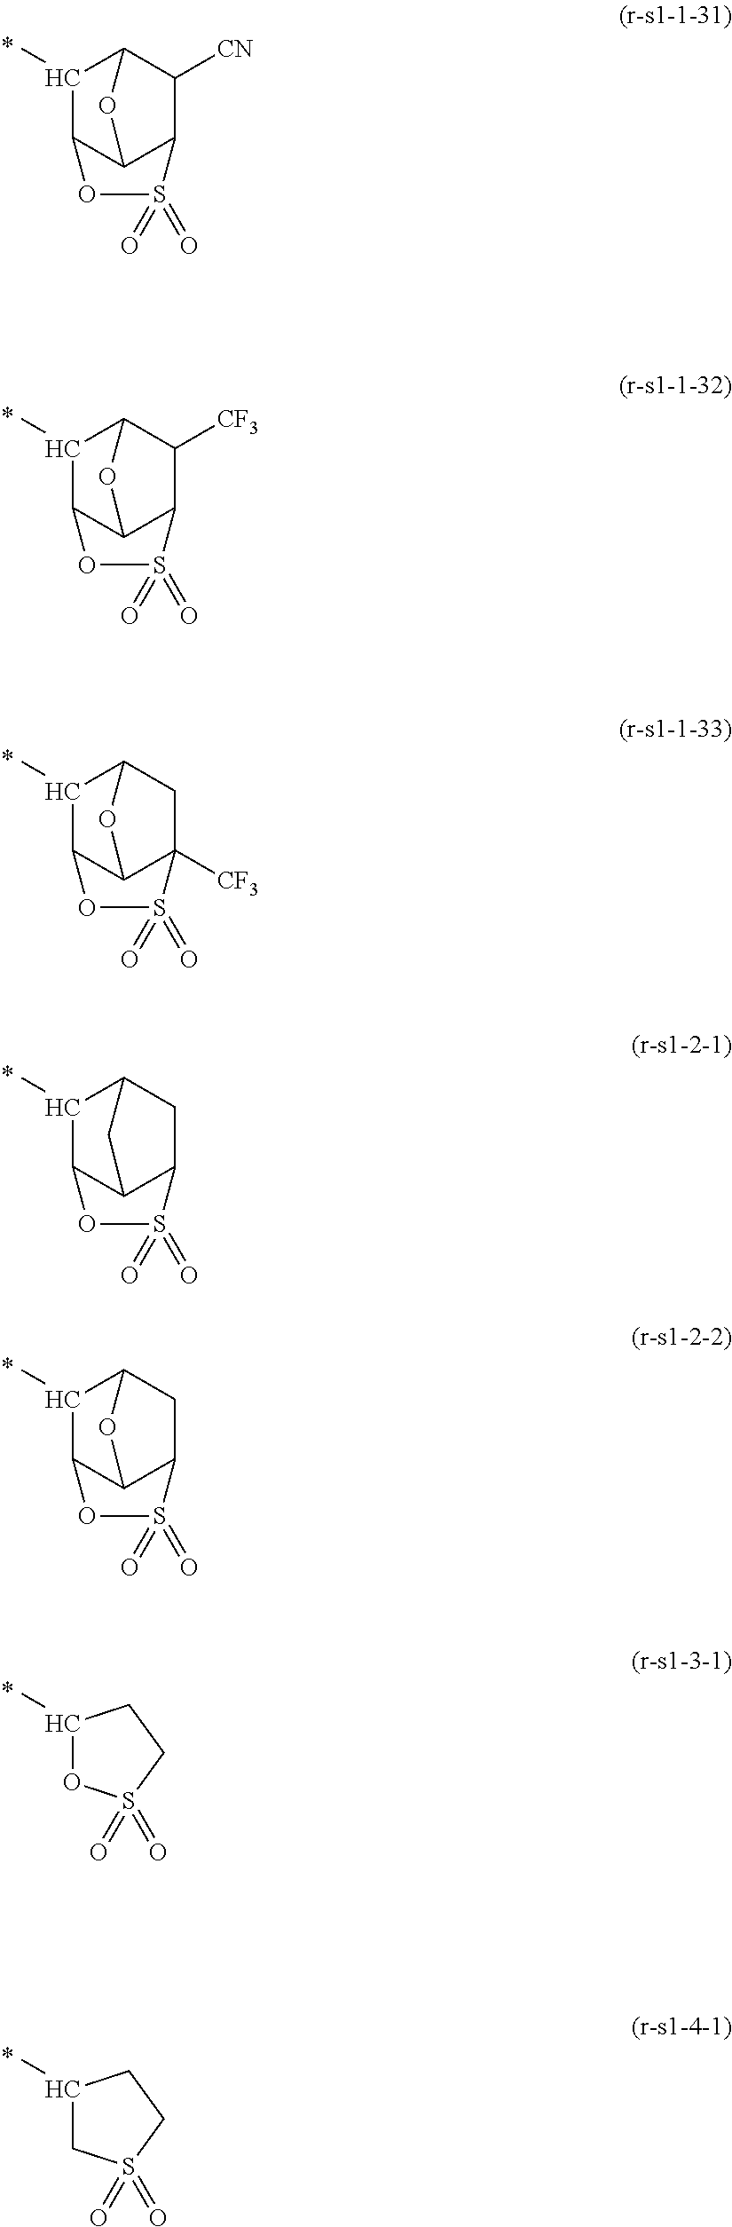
C1(C)C2C3C(C([CN])C1O3)S(=O)(=O)O2.C1(C)C2C3C([CF3])(CC1O3)S(=O)(=O)O2.C1(C)OS(=O)(=O)CC1.C1(C)C2C3C(C([CF3])C1O3)S(=O)(=O)O2.C1(C)C2C3C(CC1C3)S(=O)(=O)O2.C1(C)C2C3C(CC1O3)S(=O)(=O)O2.C1(C)CS(=O)(=O)CC1
